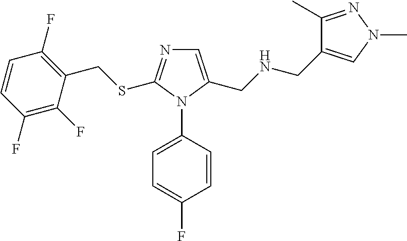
C1=C(CNCC2=CN(C)N=C2C)N(C2=CC=C(F)C=C2)C(SCC2=C(F)C=CC(F)=C2F)=N1
